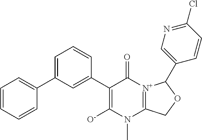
C1(C2=CC(C3=CC=CC=C3)=CC=C2)=C([O-])N(C)C2=[N+](C1=O)C(C1=CN=C(Cl)C=C1)OC2
